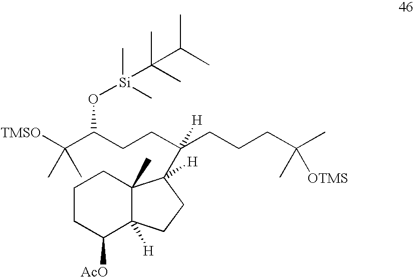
C1CC([AcO])C2([H])C(C)(C1)C(C(CCCC(C)(C)[OTMS])(CCC(C([TMSO])(C)C)O[Si](C)(C)C(C)(C)C(C)C)[H])([H])CC2
